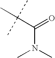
C(C(C)(C)C)(=O)N(C)C
